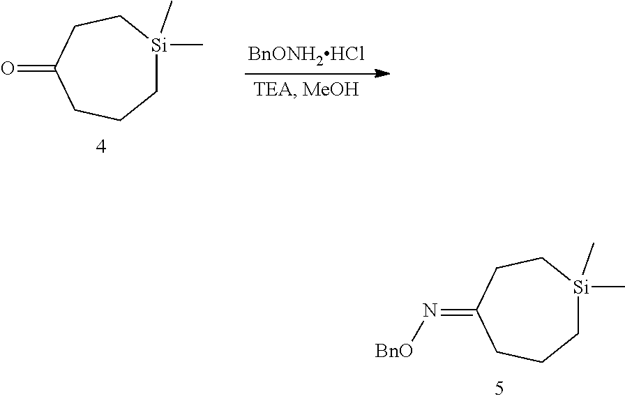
[Si]1(C)(C)CCCC(=N[BnO])CC1.[Si]1(C)(C)CCCC(=O)CC1.[BnONH2HCl]
